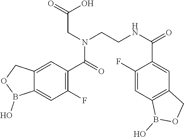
OB1OCC2=C1C=C(F)C(C(NCCN(CC(=O)O)C(C1=C(F)C=C3C(=C1)COB3O)=O)=O)=C2
